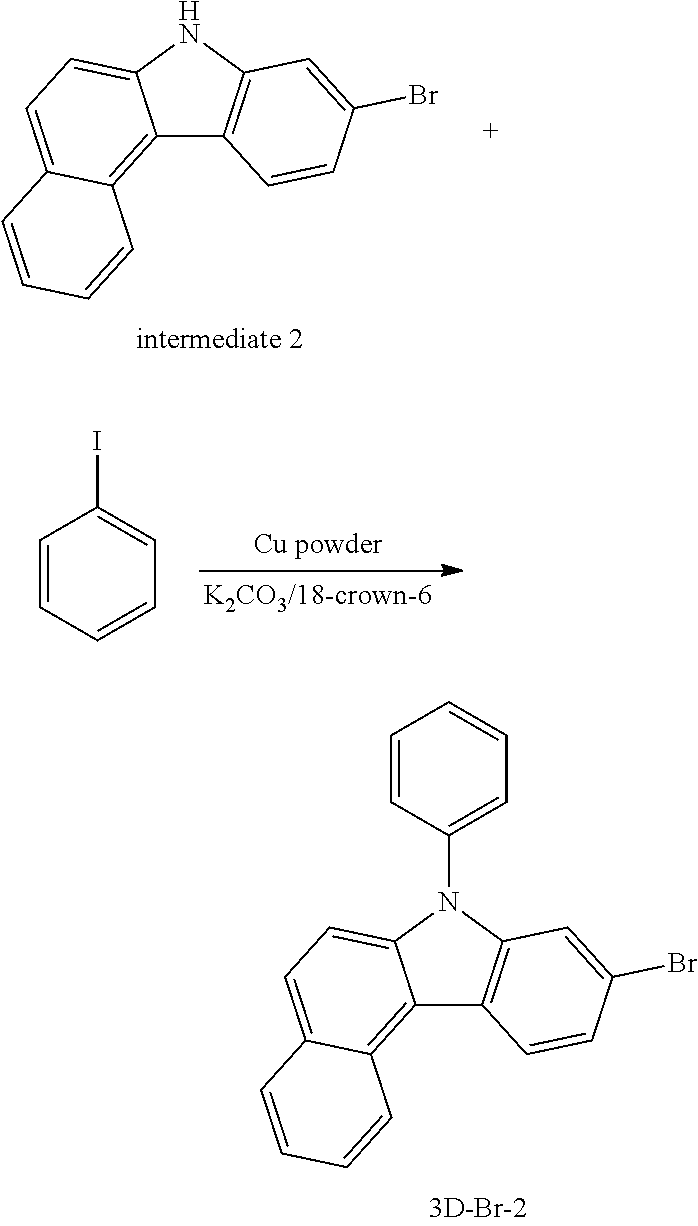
C12=C3C(=CC=C1NC1=C2C=CC(Br)=C1)C=CC=C3.C1=CC=CC=C1I.C12=C3C(=CC=C1N(C1=CC=CC=C1)C1=C2C=CC(Br)=C1)C=CC=C3
